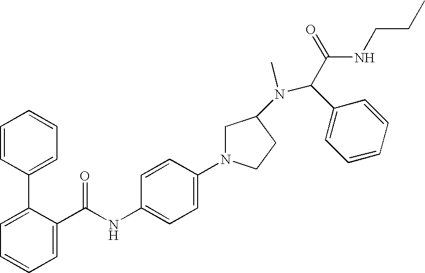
C1=C(C(NC2=CC=C(N3CC(N(C(C(=O)NCCC)C4=CC=CC=C4)C)CC3)C=C2)=O)C(C2=CC=CC=C2)=CC=C1
